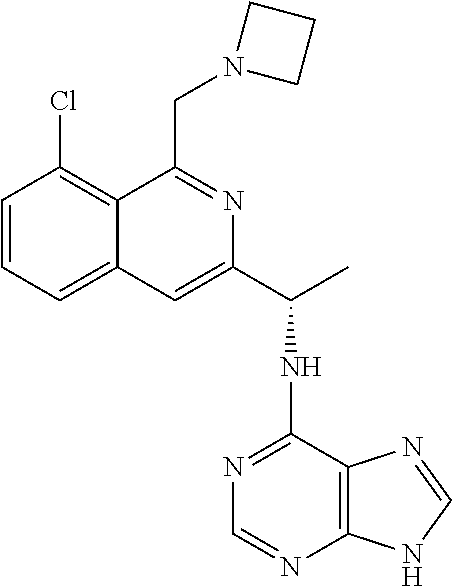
C1=CC=C2C(=C1Cl)C(CN1CCC1)=NC(C(NC1=NC=NC3=C1N=CN3)C)=C2
